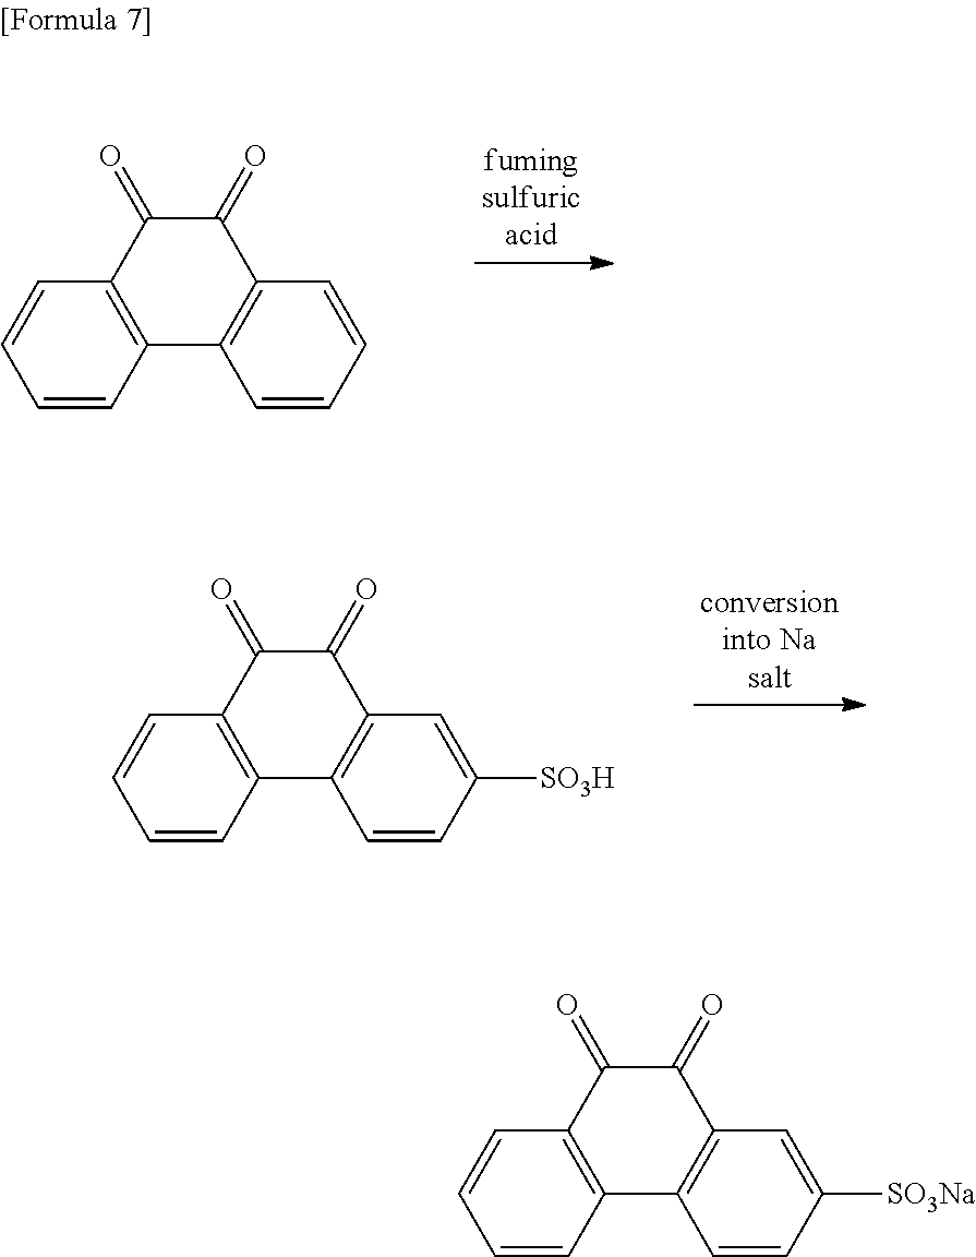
C12=C(C(=O)C(=O)C3=C1C=CC=C3)C=CC=C2.C12=C(C(=O)C(=O)C3=C1C=CC([SO3H])=C3)C=CC=C2.C12=C(C(=O)C(=O)C3=C1C=CC([SO3Na])=C3)C=CC=C2
